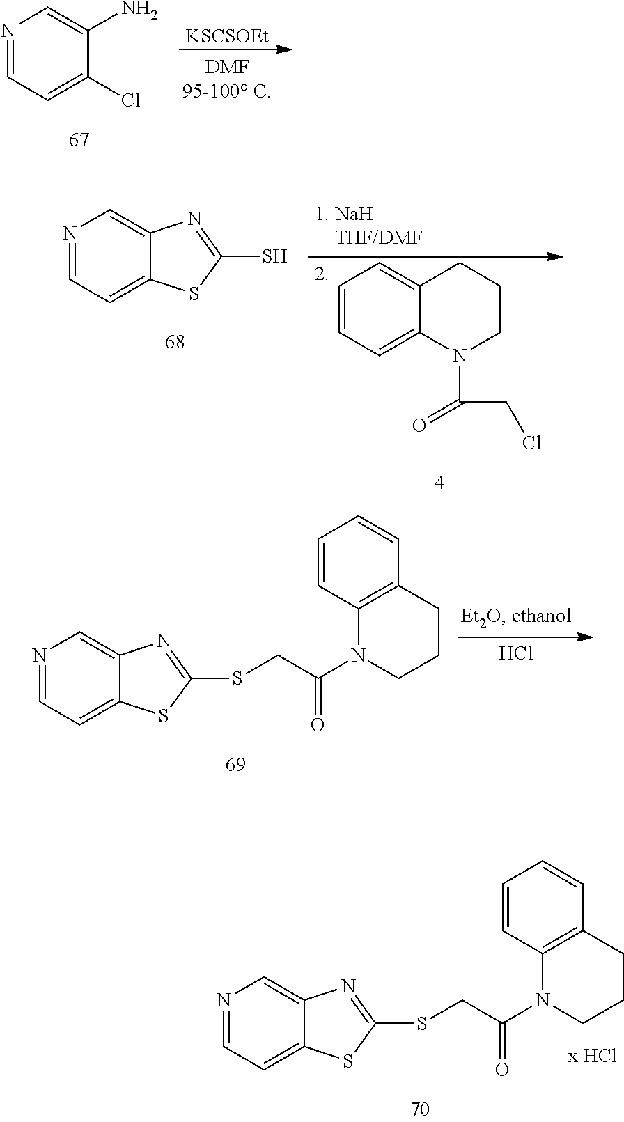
N1=CC=C(Cl)C(N)=C1.[KSCSOEt].N1=CC=C2C(=C1)N=C(S)S2.C1=CC=C2C(=C1)CCCN2C(=O)CCl.N1=CC=C2C(=C1)N=C(SCC(=O)N1C3=C(CCC1)C=CC=C3)S2.Cl.N1=CC=C2C(=C1)N=C(SCC(=O)N1C3=C(CCC1)C=CC=C3)S2
